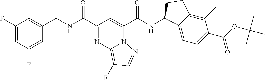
C1=C(F)C=C(F)C=C1CNC(C1=NC2=C(F)C=NN2C(C(NC2C3=CC=C(C(OC(C)(C)C)=O)C(C)=C3CC2)=O)=C1)=O
